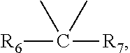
[R6]C([R7])(C)C
